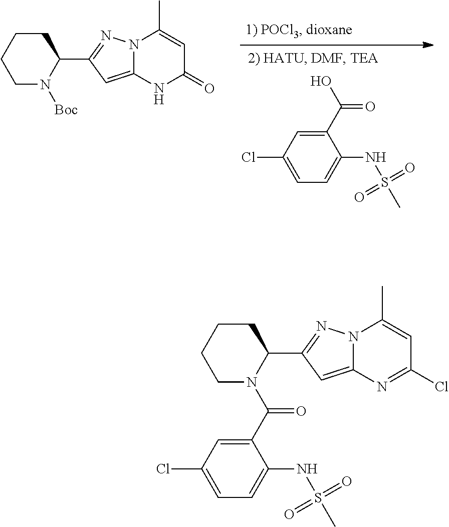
C1(C(O)=O)=CC(Cl)=CC=C1NS(C)(=O)=O.N12C(=CC(C3CCCCN3[Boc])=N1)NC(=O)C=C2C.N12C(=CC(C3CCCCN3C(C3=CC(Cl)=CC=C3NS(C)(=O)=O)=O)=N1)N=C(Cl)C=C2C
